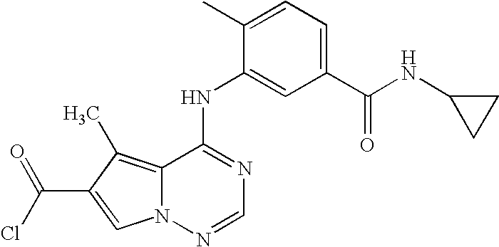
C1(NC2=CC(C(NC3CC3)=O)=CC=C2C)=NC=NN2C1=C(C)C(C(=O)Cl)=C2
